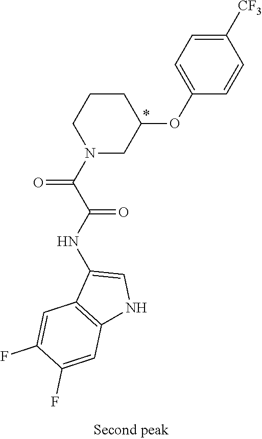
C1([CF3])=CC=C(OC2CCCN(C(C(NC3=CNC4=C3C=C(F)C(F)=C4)=O)=O)C2)C=C1
